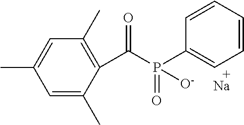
C1=C(C)C(C(P(=O)(C2=CC=CC=C2)[O-])=O)=C(C)C=C1C.[Na]
